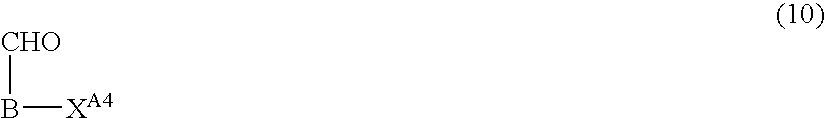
[CHO]B[XA4]
